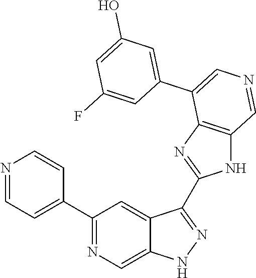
C1(C2=CC=NC=C2)=NC=C2C(=C1)C(C1=NC3=C(N1)C=NC=C3C1=CC(O)=CC(F)=C1)=NN2
